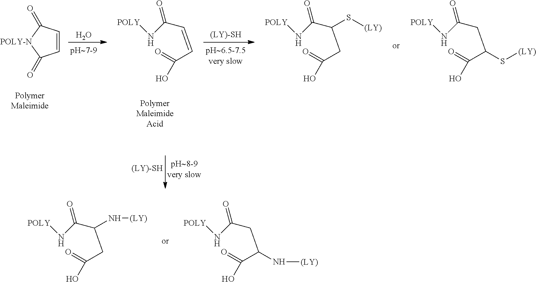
O.C1=CC(=O)[POLY-N]C1=O.O=C(C=CC(=O)N[POLY])O.O=C(CC(C(=O)N[POLY])S[(LY)])O.O=C(C(CC(=O)N[POLY])S[(LY)])O.O=C(CC(C(=O)N[POLY])N[(LY)])O.O=C(C(CC(=O)N[POLY])N[(LY)])O
